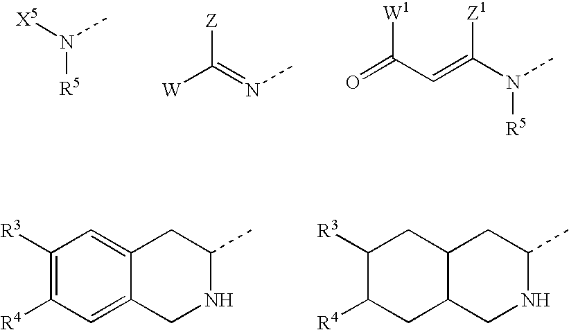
[X5]N([R5])C.[Z]C(=NC)[W].[W1]C(C=C([Z1])N([R5])C)=O.C1([R3])=C([R4])C=C2C(=C1)CC(C)NC2.C1([R3])C([R4])CC2C(C1)CC(C)NC2
